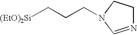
[(EtO)2Si]CCCN1CCN=C1
